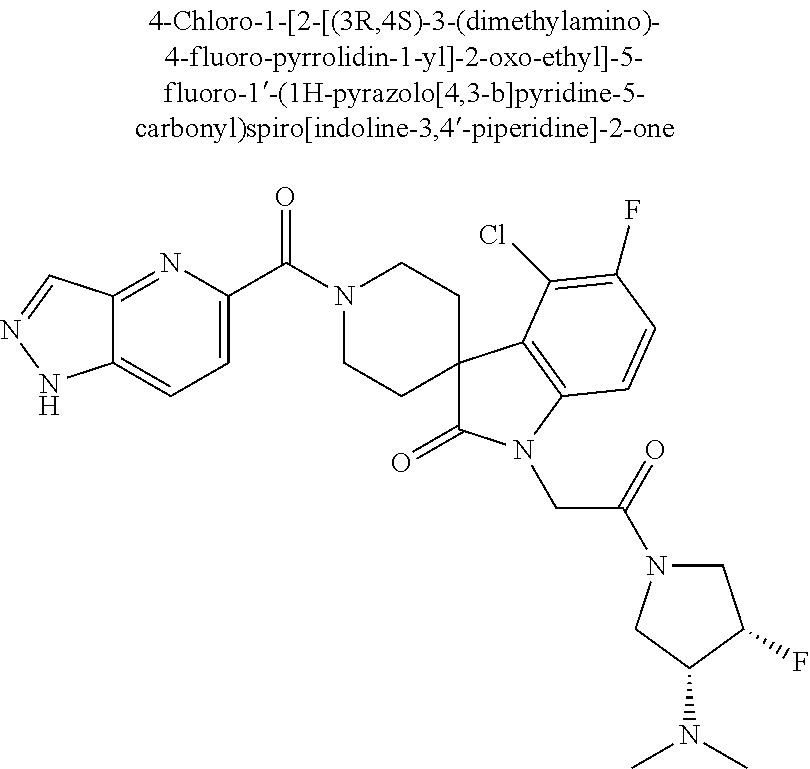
N1(C(C2=CC=C3C(=N2)C=NN3)=O)CCC2(CC1)C(=O)N(CC(N1CC(F)C(N(C)C)C1)=O)C1=C2C(Cl)=C(F)C=C1
